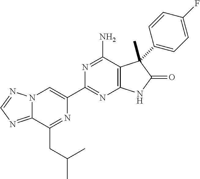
C12=NC=NN1C=C(C1=NC3=C(C(N)=N1)C(C)(C1=CC=C(F)C=C1)C(=O)N3)N=C2CC(C)C
